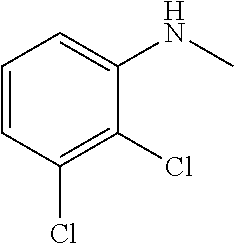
C1=CC(Cl)=C(Cl)C(NC)=C1
